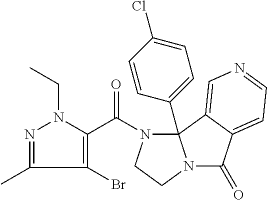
C1(C)=NN(CC)C(C(N2CCN3C(=O)C4=CC=NC=C4C23C2=CC=C(Cl)C=C2)=O)=C1Br
